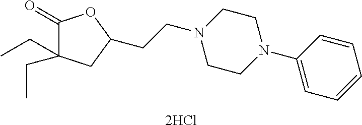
C1(=O)C(CC)(CC)CC(CCN2CCN(C3=CC=CC=C3)CC2)O1.[2HCl]
